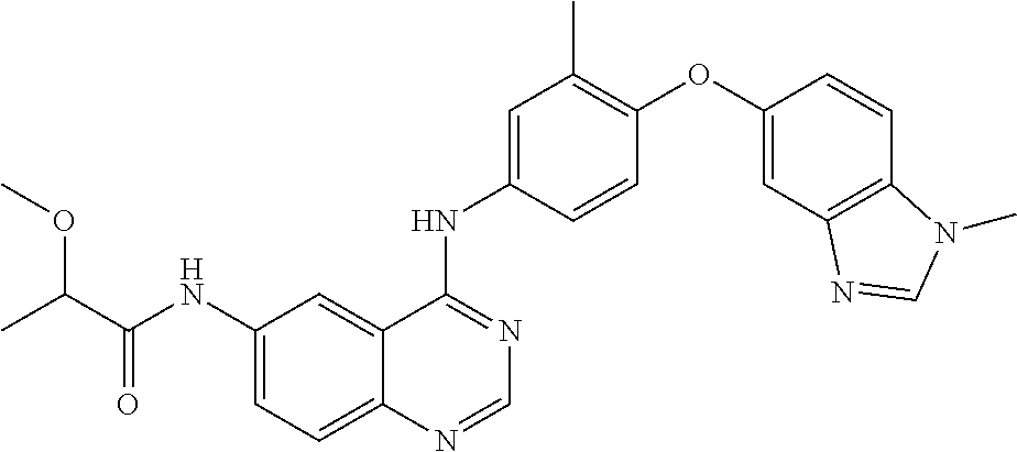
C1(NC(C(C)OC)=O)=CC=C2C(=C1)C(NC1=CC(C)=C(OC3=CC4=C(C=C3)N(C)C=N4)C=C1)=NC=N2
